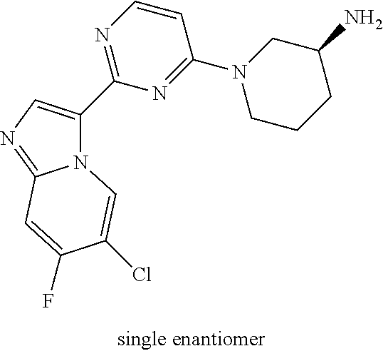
N12C(=NC=C1C1=NC=CC(N3CCCC(N)C3)=N1)C=C(F)C(Cl)=C2
